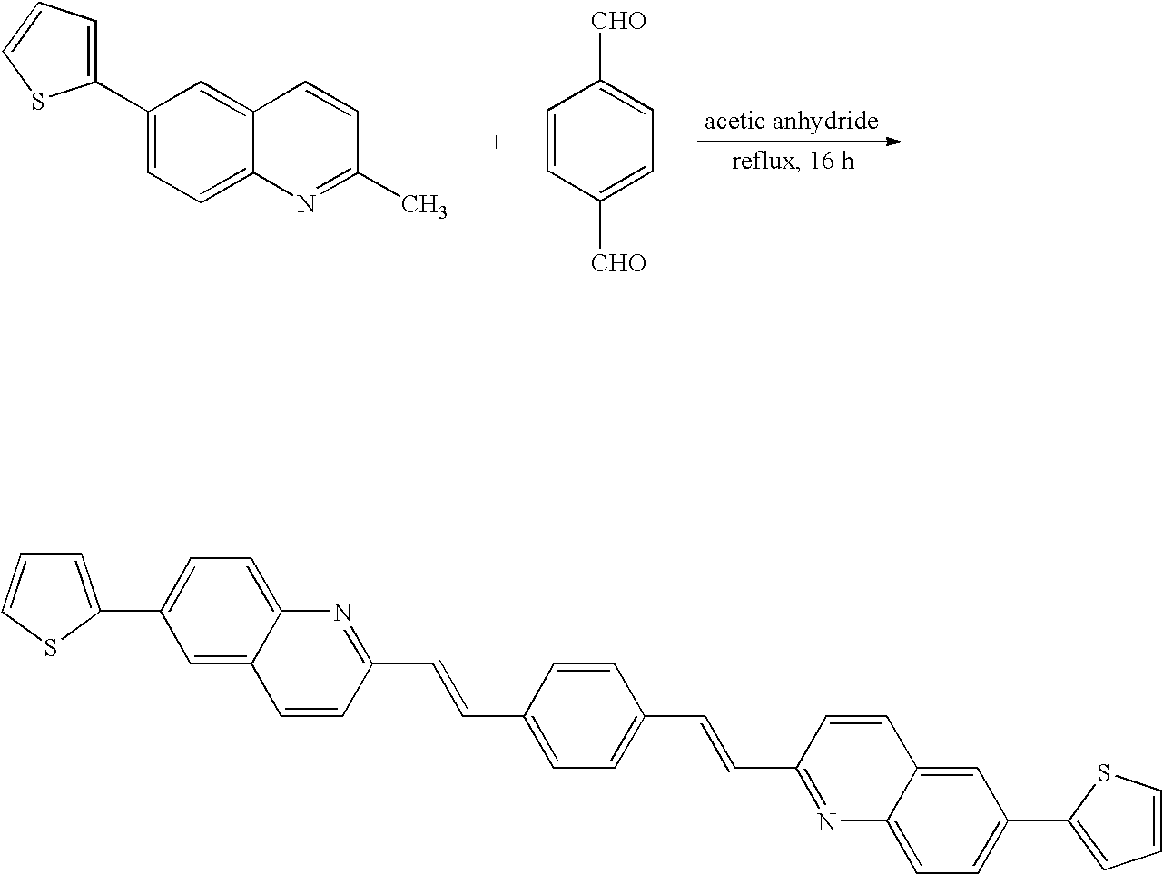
C1(C2=CC=C3C(=C2)C=CC(C)=N3)=CC=CS1.C1=CC([CHO])=CC=C1[CHO].C1=C(C2=CC=C3C(=C2)C=CC(C=CC2=CC=C(C=CC4=NC5=CC=C(C6=CC=CS6)C=C5C=C4)C=C2)=N3)SC=C1
